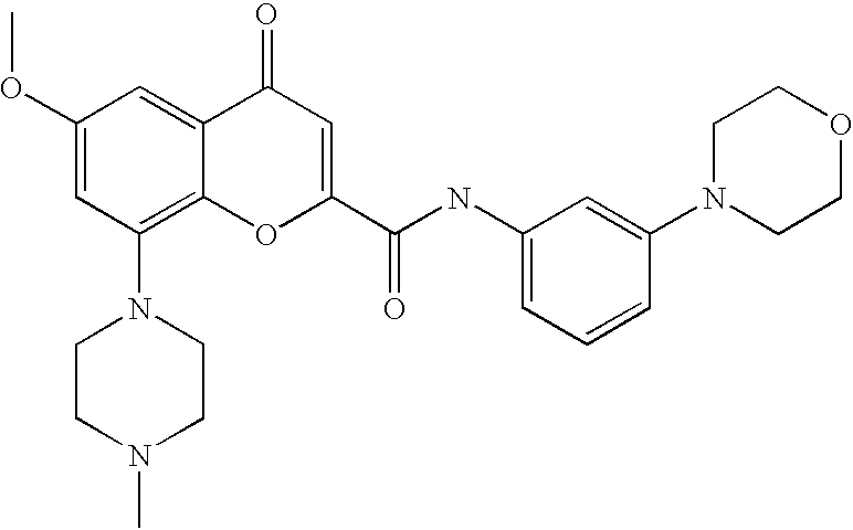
C1(OC)=CC(N2CCN(C)CC2)=C2C(=C1)C(=O)C=C(C(NC1=CC=CC(N3CCOCC3)=C1)=O)O2
